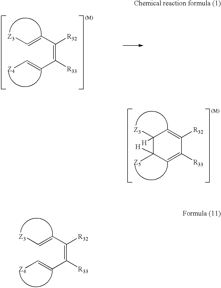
C1([R33])=CC([Z5])([H])C([Z3])([H])C=C1[R32].C(=C(C=C[Z3])[R32])([R33])C=C[Z4].C(=C(C=C[Z3])[R32])([R33])C=C[Z4]
